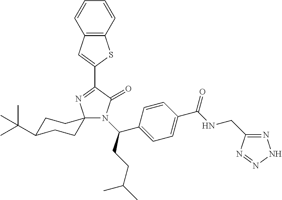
C12=C(C=C(C3=NC4(N(C(CCC(C)C)C5=CC=C(C(NCC6=NNN=N6)=O)C=C5)C3=O)CCC(C(C)(C)C)CC4)S1)C=CC=C2
